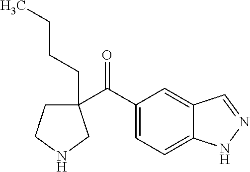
C(=O)(C1(CCCC)CCNC1)C1=CC=C2C(=C1)C=NN2
